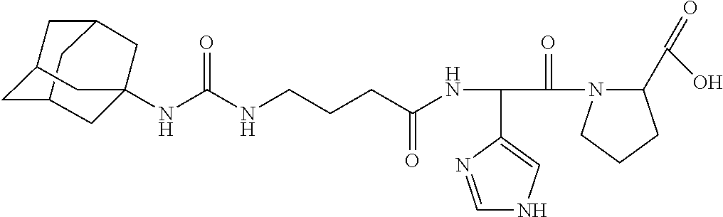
C12CC3CC(C1)CC(NC(NCCCC(NC(C(=O)N1C(C(=O)O)CCC1)C1=CNC=N1)=O)=O)(C3)C2
